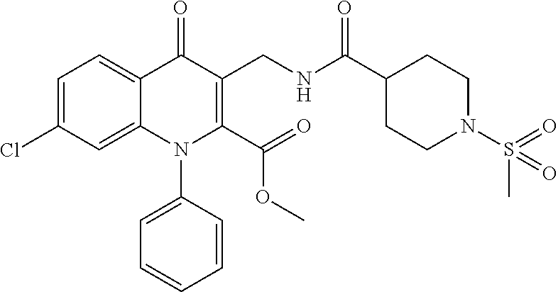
C1=C(Cl)C=C2C(=C1)C(=O)C(CNC(C1CCN(S(C)(=O)=O)CC1)=O)=C(C(=O)OC)N2C1=CC=CC=C1
